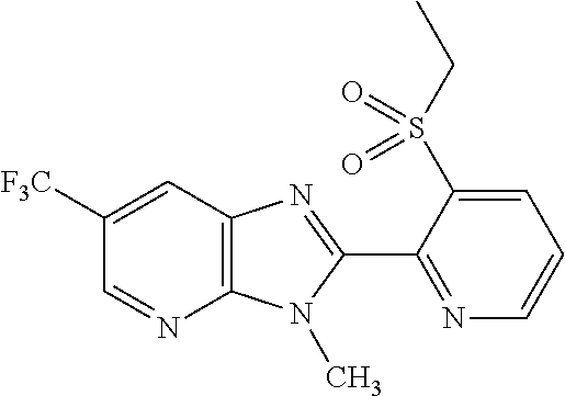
C1([F3C])=CC2=C(N=C1)N(C)C(C1=NC=CC=C1S(CC)(=O)=O)=N2
